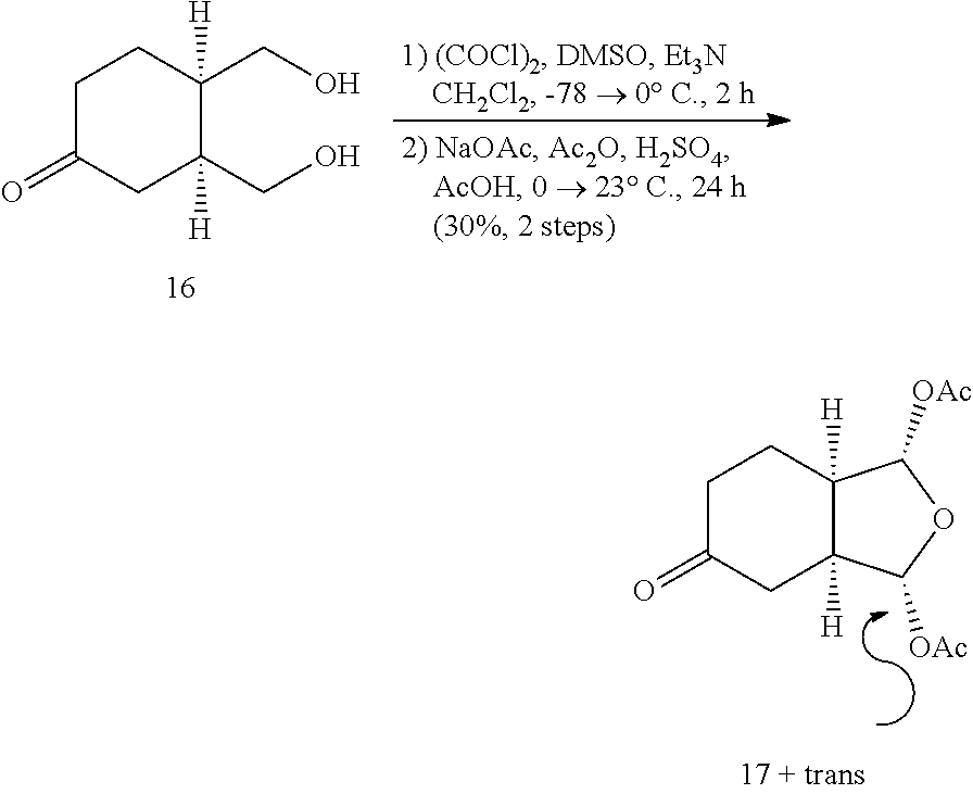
C1C(=O)CC(CO)([H])C(CO)([H])C1.C1C(=O)CC2([H])C([H])(C1)C([OAc])OC2[OAc]
